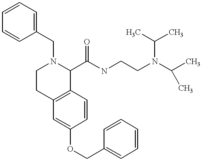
O(C1=CC2=C(C=C1)C(C(NCCN(C(C)C)C(C)C)=O)N(CC1=CC=CC=C1)CC2)CC1=CC=CC=C1
